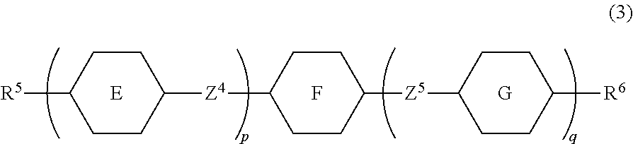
[E].F.[G].[R5]C1CCC([Z4]C2CCC([Z5]C3CCC([R6])CC3)CC2)CC1
